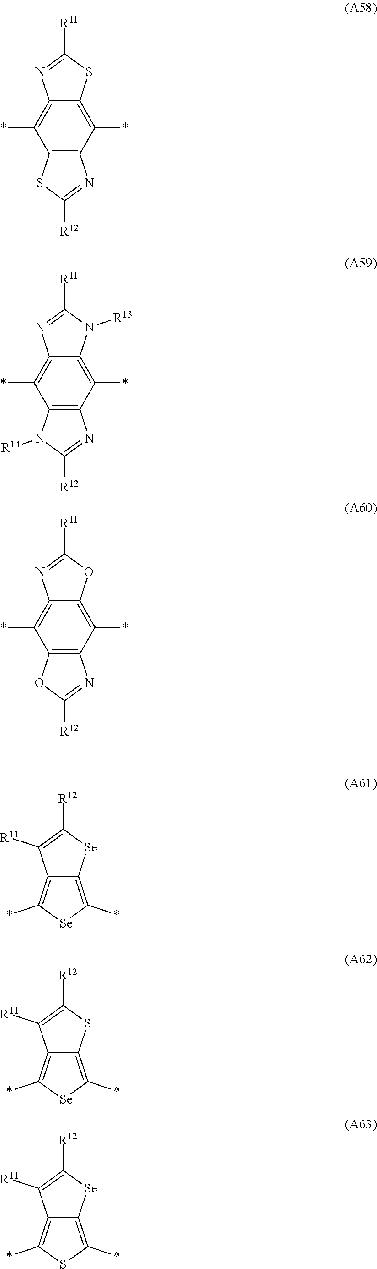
C12=C(*)C3=C(C(*)=C1SC([R11])=N2)N=C([R12])S3.C12=C(*)C3=C(C(*)=C1N([R13])C([R11])=N2)N=C([R12])N3[R14].C12=C(*)C3=C(C(*)=C1OC([R11])=N2)N=C([R12])O3.C12=C(*)[Se]C(*)=C1[Se]C([R12])=C2[R11].C12=C(*)[Se]C(*)=C1SC([R12])=C2[R11].C12=C(*)SC(*)=C1[Se]C([R12])=C2[R11]
